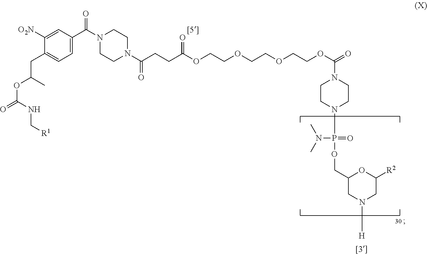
C1=C(C(N2CCN(C(CCC(OCCOCCOCCOC(=O)N3CCN(P(OCC4CN([H])CC([R2])O4)(N(C)C)=O)CC3)=O)=O)CC2)=O)C=C([O2N])C(CC(OC(=O)NC[R1])C)=C1
